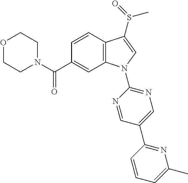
O1CCN(C(C2=CC3=C(C=C2)C(S(=O)C)=CN3C2=NC=C(C3=NC(C)=CC=C3)C=N2)=O)CC1
